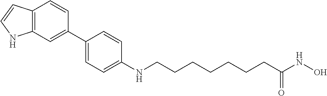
C1(C2=CC3=C(C=C2)C=CN3)=CC=C(NCCCCCCCC(NO)=O)C=C1
